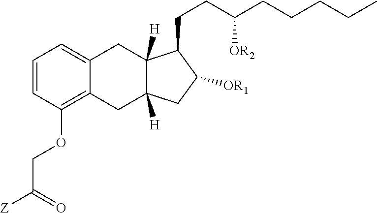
C1=CC(OCC([Z])=O)=C2C(=C1)CC1([H])C([H])(C2)CC([OR1])C1CCC(CCCCC)[OR2]
